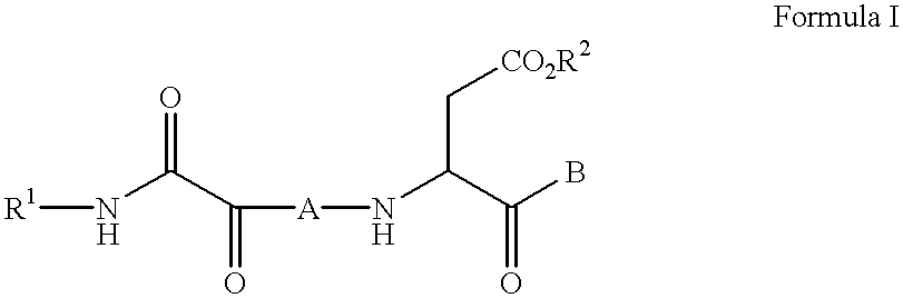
C([A]NC(C(B)=O)C[CO2R2])(C(N[R1])=O)=O
